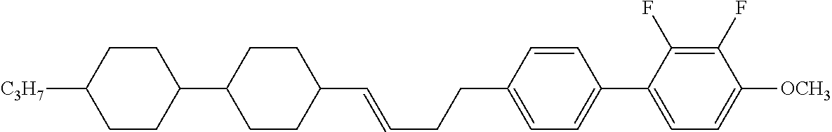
C1=CC(CCC=CC2CCC(C3CCC([C3H7])CC3)CC2)=CC=C1C1=CC=C([OCH3])C(F)=C1F
